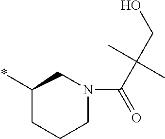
C1(*)CCCN(C(C(CO)(C)C)=O)C1
